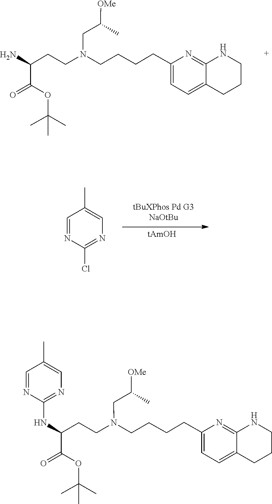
C(CN(CCCCC1=CC=C2C(=N1)NCCC2)CCC(C(=O)OC(C)(C)C)N)(C)[OMe].C1=NC(Cl)=NC=C1C.[tAmOH].C(CN(CCC(NC1=NC=C(C)C=N1)C(=O)OC(C)(C)C)CCCCC1=CC=C2C(=N1)NCCC2)(C)[OMe]
